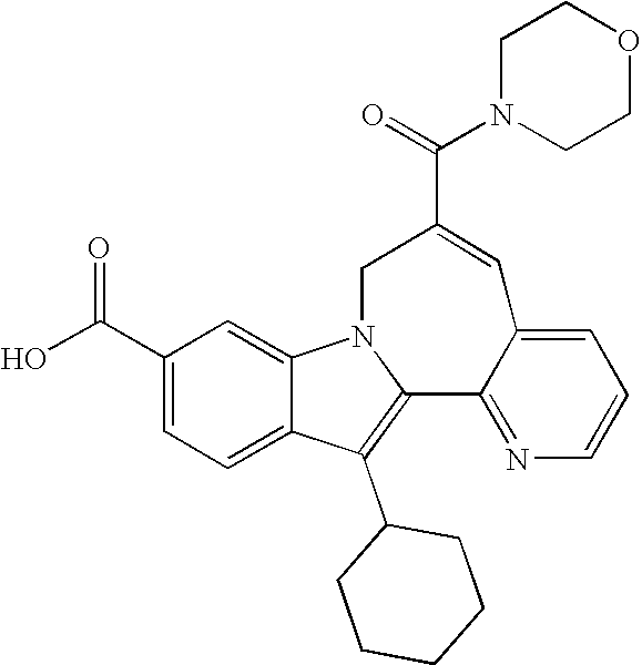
C1(C(O)=O)=CC=C2C(=C1)N1C(=C2C2CCCCC2)C2=NC=CC=C2C=C(C(=O)N2CCOCC2)C1
